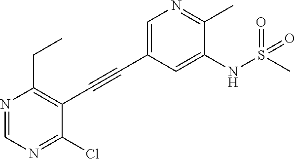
C1=C(C#CC2=C(CC)N=CN=C2Cl)C=C(NS(C)(=O)=O)C(C)=N1
